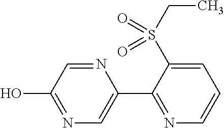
N1=C(O)C=NC(C2=NC=CC=C2S(CC)(=O)=O)=C1
